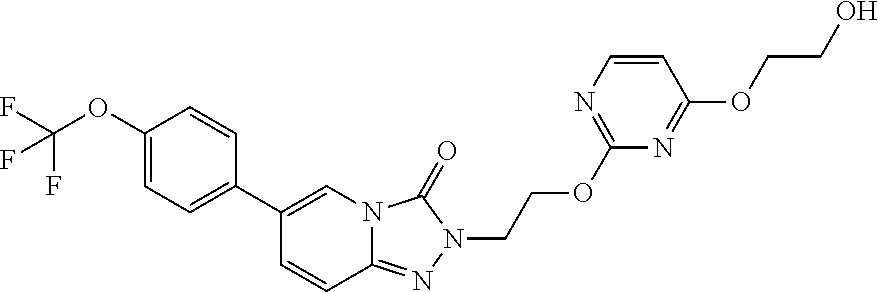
C1(OC(F)(F)F)=CC=C(C2=CN3C(=NN(CCOC4=NC=CC(OCCO)=N4)C3=O)C=C2)C=C1
